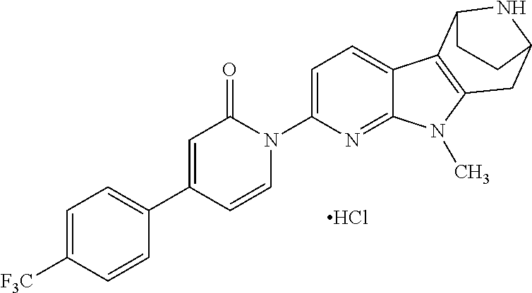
Cl.C1(C2=CC(=O)N(C3=CC=C4C(=N3)N(C)C3=C4C4NC(C3)CC4)C=C2)=CC=C([F3C])C=C1
